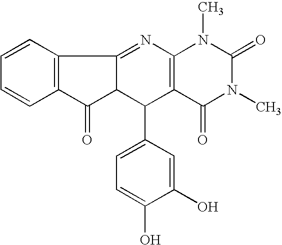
C1=CC2=C(C=C1)C(=O)C1C2=NC2=C(C1C1=CC=C(O)C(O)=C1)C(=O)N(C)C(=O)N2C
